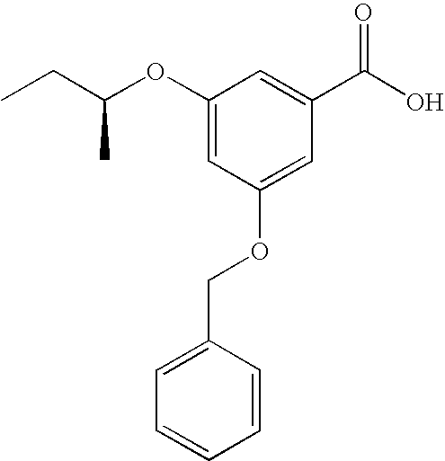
CCC(OC1=CC(OCC2=CC=CC=C2)=CC(C(O)=O)=C1)C
